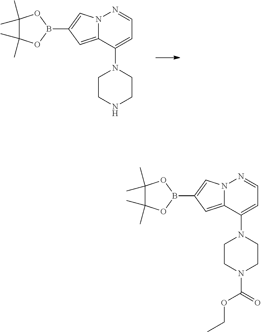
C1(C)(C)C(C)(C)OB(C2=CN3C(=C2)C(N2CCNCC2)=CC=N3)O1.C1(C)(C)C(C)(C)OB(C2=CN3C(=C2)C(N2CCN(C(=O)OCC)CC2)=CC=N3)O1
